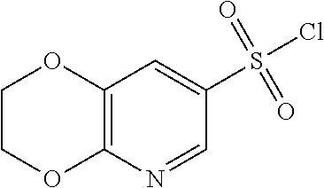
C12=C(N=CC(S(Cl)(=O)=O)=C1)OCCO2
